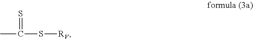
CC(S[RV])=S
